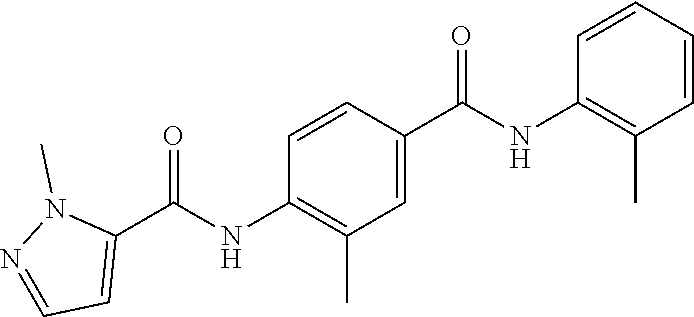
C1=CC(C(NC2=C(C)C=CC=C2)=O)=CC(C)=C1NC(C1=CC=NN1C)=O
